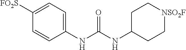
C1=CC(NC(NC2CC[NSO2F]CC2)=O)=CC=C1[FO2S]
